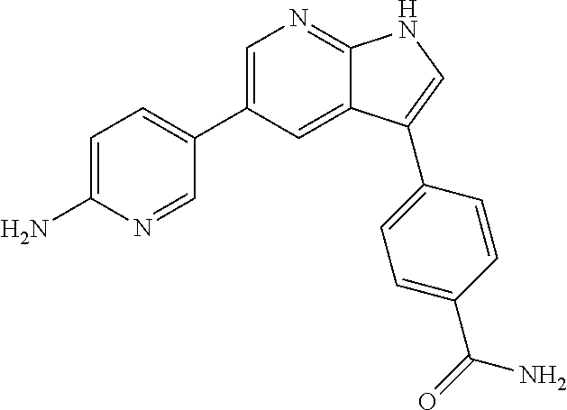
C1=C(C2=CC=C(N)N=C2)C=C2C(=N1)NC=C2C1=CC=C(C(=O)N)C=C1
